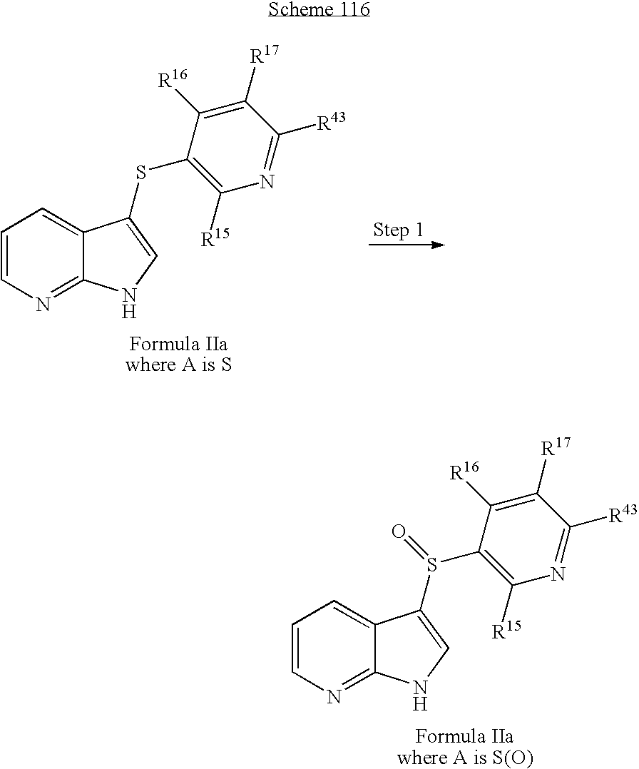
C1=CN=C2C(=C1)C(SC1=C([R15])N=C([R43])C([R17])=C1[R16])=CN2.C1=CN=C2C(=C1)C(S(C1=C([R15])N=C([R43])C([R17])=C1[R16])=O)=CN2
